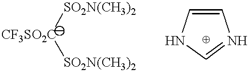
[CF3SO2C]([SO2N(CH3)2])[SO2N(CH3)2].C1=CNC=N1
